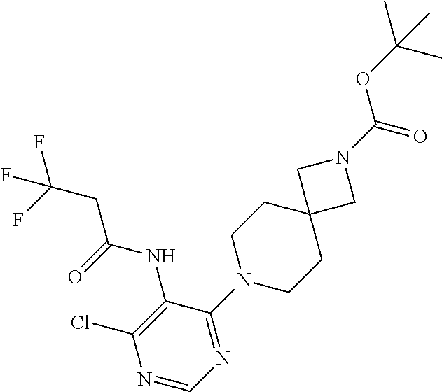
N1=CN=C(N2CCC3(CC2)CN(C(=O)OC(C)(C)C)C3)C(NC(CC(F)(F)F)=O)=C1Cl
